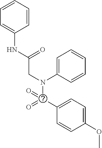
C1=CC(NC(=O)CN(C2=CC=CC=C2)C(C2=CC=C(OC)C=C2)(=O)=O)=CC=C1
